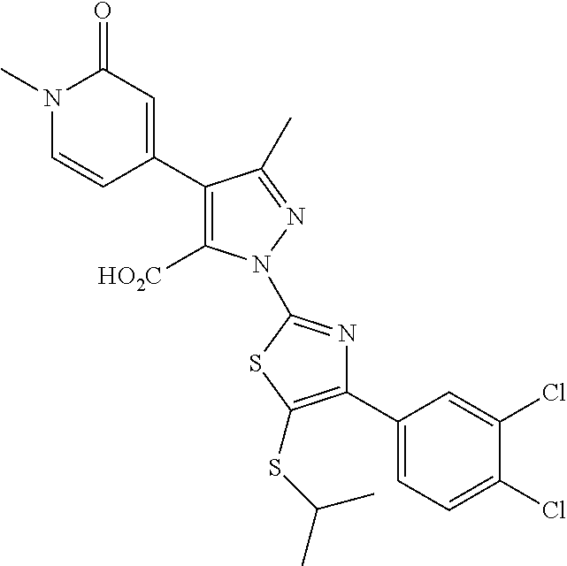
C1(C2=C([HO2C])N(C3=NC(C4=CC=C(Cl)C(Cl)=C4)=C(SC(C)C)S3)N=C2C)=CC(=O)N(C)C=C1
